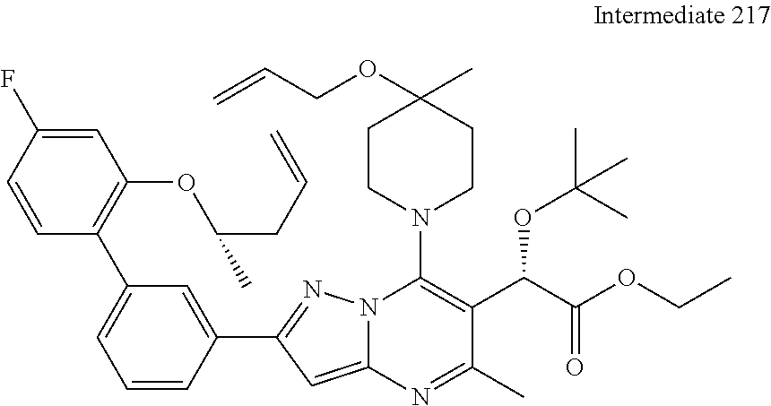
C1=CC(C2=CC=CC(C3=NN4C(=C3)N=C(C)C(C(C(OCC)=O)OC(C)(C)C)=C4N3CCC(C)(OCC=C)CC3)=C2)=C(OC(CC=C)C)C=C1F
